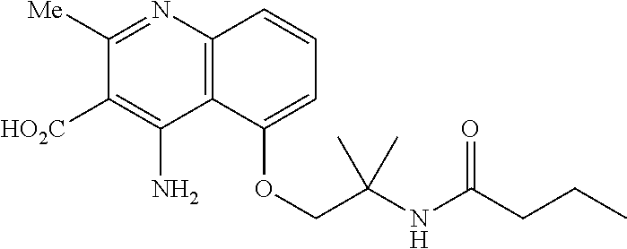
C1([Me])=NC2=C(C(N)=C1[HO2C])C(OCC(NC(CCC)=O)(C)C)=CC=C2
